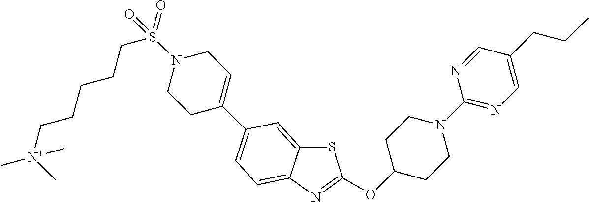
S1C2=CC(C3=CCN(S(CCCCC[N+](C)(C)C)(=O)=O)CC3)=CC=C2N=C1OC1CCN(C2=NC=C(CCC)C=N2)CC1
